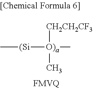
C[(Si][O)a](C)([CH2CH2CF3])C.[FMVQ]
